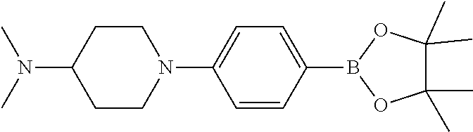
N(C1CCN(C2=CC=C(B3OC(C)(C)C(C)(C)O3)C=C2)CC1)(C)C
